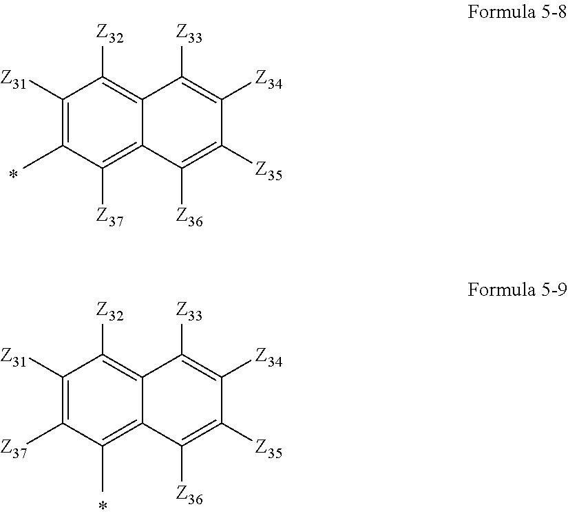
C1([Z31])=C(C)C([Z37])=C2C(=C1[Z32])C([Z33])=C([Z34])C([Z35])=C2[Z36].C1([Z31])=C([Z37])C(C)=C2C(=C1[Z32])C([Z33])=C([Z34])C([Z35])=C2[Z36]
